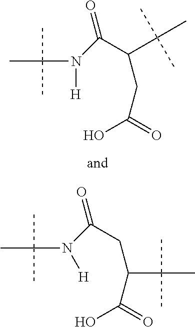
CC(C)(C)N([H])C(C(C(C)(C)C)CC(=O)O)=O.CC(C)(C)N([H])C(CC(C(=O)O)C(C)(C)C)=O
